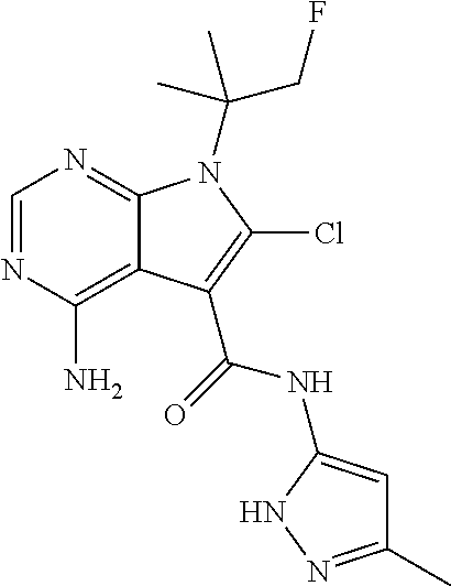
C1=NC(N)=C2C(=N1)N(C(CF)(C)C)C(Cl)=C2C(=O)NC1=CC(C)=NN1
